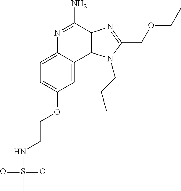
C1=C(OCCNS(C)(=O)=O)C=C2C(=C1)N=C(N)C1=C2N(CCC)C(COCC)=N1
